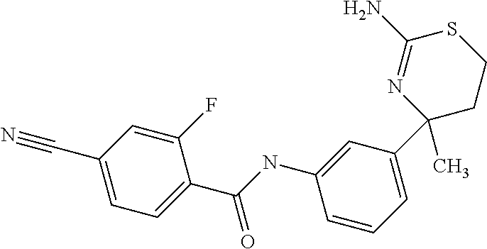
C1(F)=CC(C#N)=CC=C1C(=O)NC1=CC(C2(C)CCSC(N)=N2)=CC=C1
